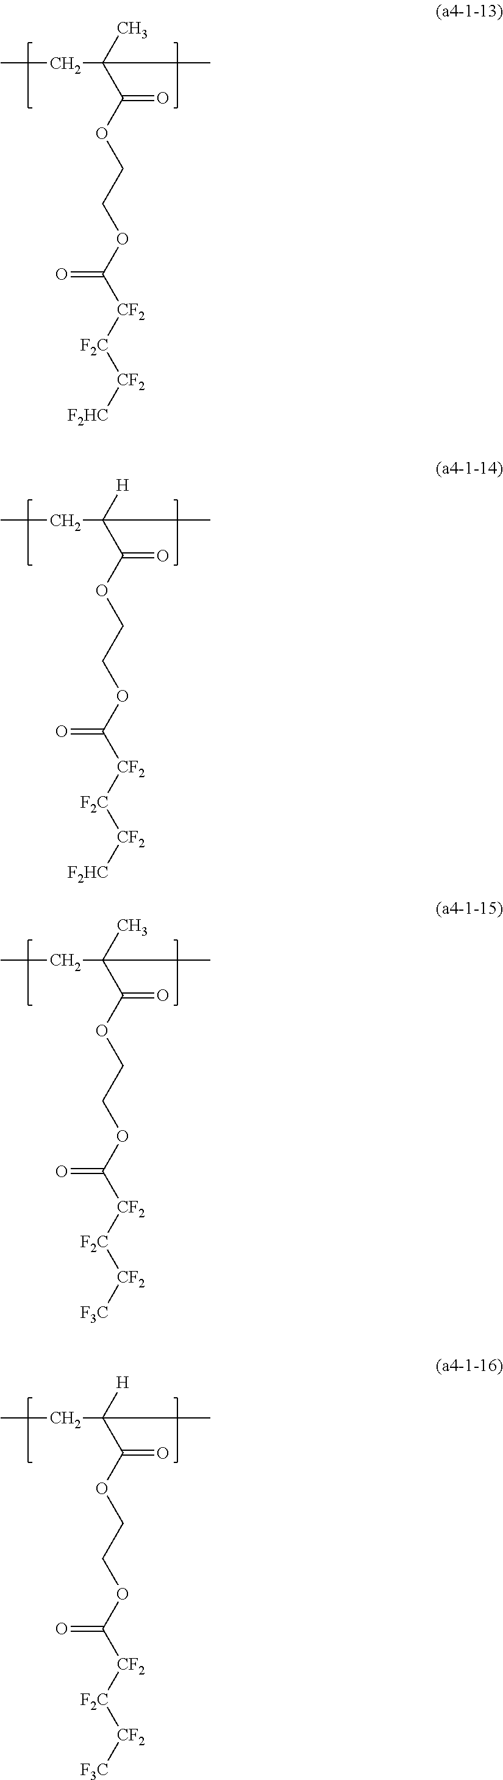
C(=O)(OCCOC([CF2][F2C][CF2][F2HC])=O)C(C)(C)CC.C(=O)(OCCOC([CF2][F2C][CF2][F2HC])=O)C([H])(C)CC.C(=O)(OCCOC([CF2][F2C][CF2][F3C])=O)C(C)(C)CC.C(=O)(OCCOC([CF2][F2C][CF2][F3C])=O)C([H])(C)CC
